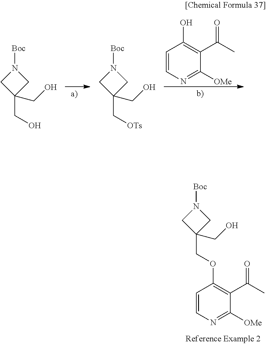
C1=CN=C([OMe])C(C(C)=O)=C1O.C1(C[OTs])(CO)CN([Boc])C1.C1(CO)(CO)CN([Boc])C1.C1=CN=C([OMe])C(C(C)=O)=C1OCC1(CO)CN([Boc])C1
